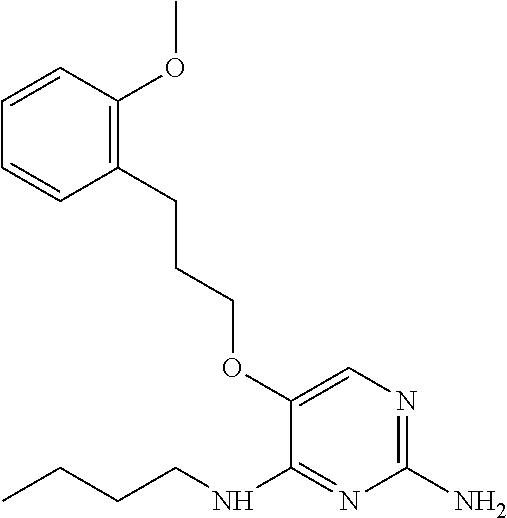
C1(CCCOC2=CN=C(N)N=C2NCCCC)=C(OC)C=CC=C1
